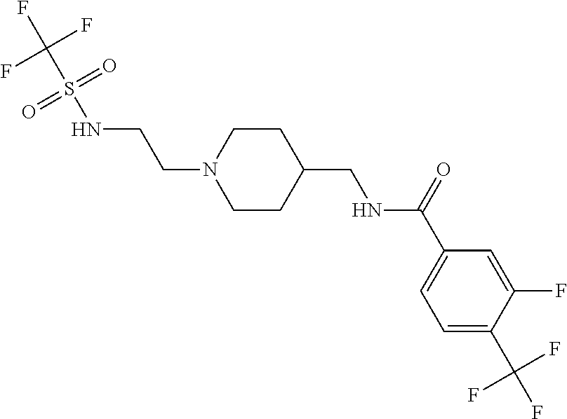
N1(CCNS(C(F)(F)F)(=O)=O)CCC(CNC(C2=CC=C(C(F)(F)F)C(F)=C2)=O)CC1
